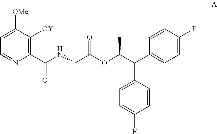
C1=C(F)C=CC(C(C(OC(C(NC(C2=C([OY])C([OMe])=CC=N2)=O)C)=O)C)C2=CC=C(F)C=C2)=C1
